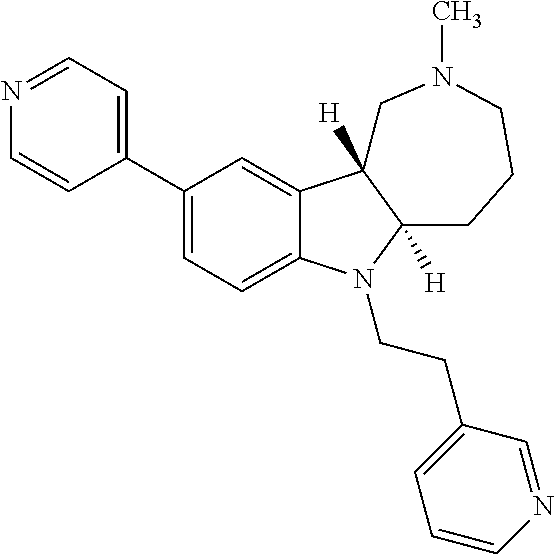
C1(C2=CC=NC=C2)=CC=C2C(=C1)C1([H])C([H])(N2CCC2=CC=CN=C2)CCCN(C)C1
